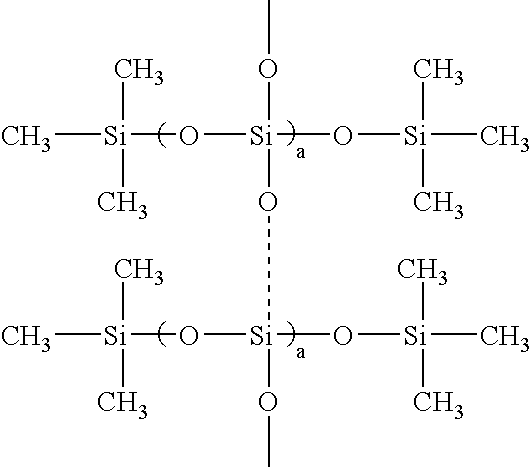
C[Si](O[Si](O[Si](C)(C)C)(OC)O[Si](O[Si](C)(C)C)(O[Si](C)(C)C)OC)(C)C
